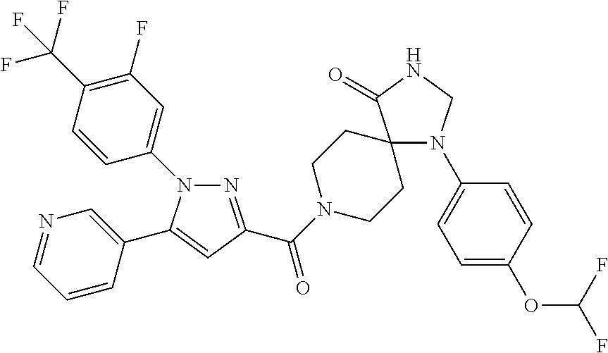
N1(C2=CC(F)=C(C(F)(F)F)C=C2)N=C(C(=O)N2CCC3(CC2)N(C2=CC=C(OC(F)F)C=C2)CNC3=O)C=C1C1=CN=CC=C1
